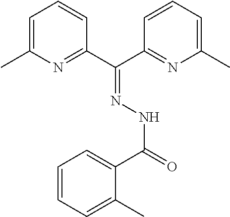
C1=C(C)N=C(C(C2=NC(C)=CC=C2)=NNC(=O)C2=CC=CC=C2C)C=C1
